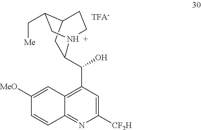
C12=C(C(O)C3CC4C(C[Me])CN3CC4)C=C([CF2H])N=C1C=CC([MeO])=C2
